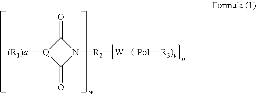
C1(=O)[Q]([(R1)a])C(=O)N1[R2][W][Pol][R3)v]
